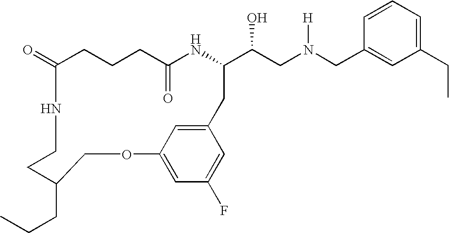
C1(=O)CCCC(=O)NC(C(CN(CC2=CC(CC)=CC=C2)[H])O)CC2=CC(=CC(F)=C2)OCC(CCC)CCN1
